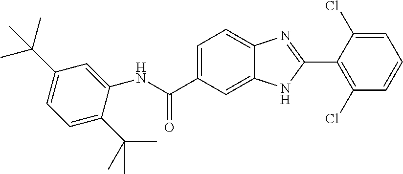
N(C(C1=CC=C2C(=C1)NC(C1=C(Cl)C=CC=C1Cl)=N2)=O)C1=CC(C(C)(C)C)=CC=C1C(C)(C)C
